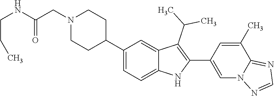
C1N(CC(NCCC)=O)CCC(C2=CC=C3C(=C2)C(C(C)C)=C(C2=CN4C(=NC=N4)C(C)=C2)N3)C1
